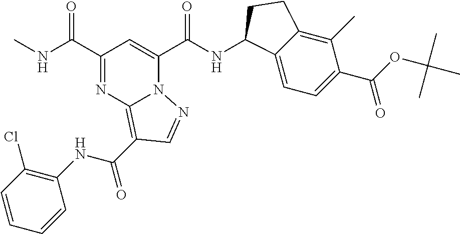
CNC(C1=NC2=C(C(NC3=C(Cl)C=CC=C3)=O)C=NN2C(C(NC2C3=CC=C(C(=O)OC(C)(C)C)C(C)=C3CC2)=O)=C1)=O
